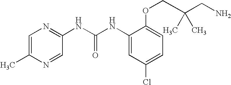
C1=C(OCC(CN)(C)C)C(NC(=O)NC2=NC=C(C)N=C2)=CC(Cl)=C1
